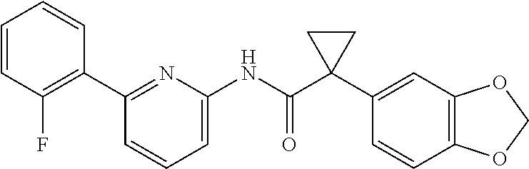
C1(C2=C(F)C=CC=C2)=NC(NC(C2(C3=CC4=C(C=C3)OCO4)CC2)=O)=CC=C1
